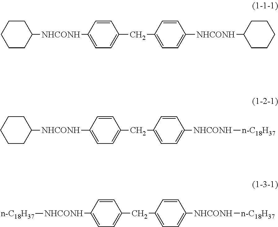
C1CCCCC1[NHCONH]C1=CC=C(CC2=CC=C([NHCONH]C3CCCCC3)C=C2)C=C1.C1CCCCC1[NHCONH]C1=CC=C(CC2=CC=C([NHCONH][n-C18H37])C=C2)C=C1.[NHCONH](C1=CC=C(CC2=CC=C([NHCONH][n-C18H37])C=C2)C=C1)[n-C18H37]
